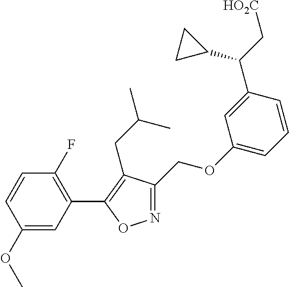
C1(C2=C(CC(C)C)C(COC3=CC=CC(C(C[HO2C])C4CC4)=C3)=NO2)=C(F)C=CC(OC)=C1
